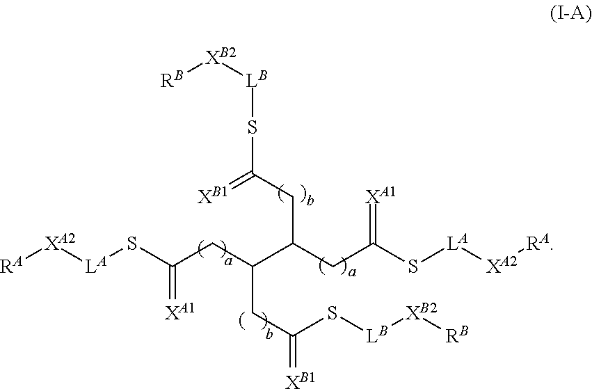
C(C(CC(S[LA][XA2][RA])=[XA1])CC(S[LB][XB2][RB])=[XB1])(CC(S[LA][XA2][RA])=[XA1])CC(=[XB1])S[LB][XB2][RB]
